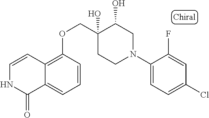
C1(N2CC(O)C(O)(COC3=C4C(=CC=C3)C(=O)NC=C4)CC2)=CC=C(Cl)C=C1F
